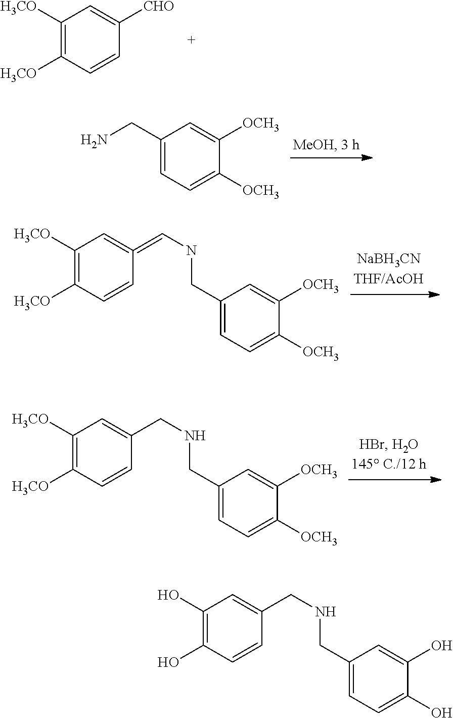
C1([H3CO])=C([H3CO])C=CC([CHO])=C1.C1(CN)=CC=C([OCH3])C([OCH3])=C1.C1([H3CO])=C([H3CO])C=CC(=CNCC2=CC=C([OCH3])C([OCH3])=C2)=C1.C1([H3CO])=C([H3CO])C=CC(CNCC2=CC=C([OCH3])C([OCH3])=C2)=C1.C1(O)=C(O)C=CC(CNCC2=CC=C(O)C(O)=C2)=C1
